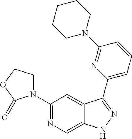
C1(N2CCOC2=O)=NC=C2C(=C1)C(C1=CC=CC(N3CCCCC3)=N1)=NN2
